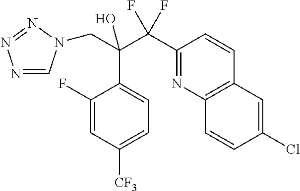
N1=CN(CC(C2=CC=C([CF3])C=C2F)(C(F)(F)C2=NC3=C(C=C2)C=C(Cl)C=C3)O)N=N1
